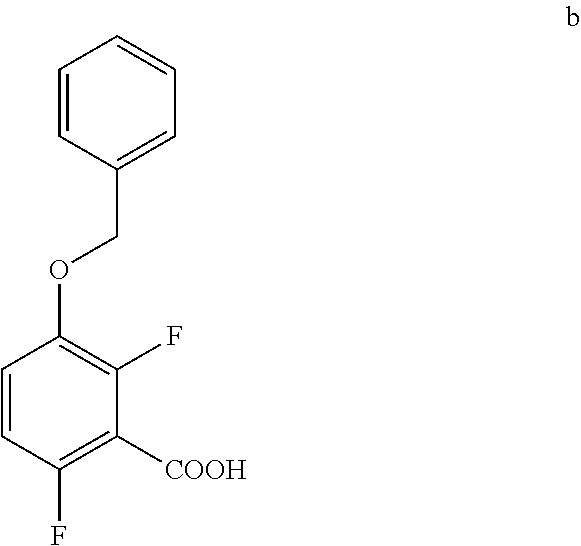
C1=CC(F)=C([COOH])C(F)=C1OCC1=CC=CC=C1
